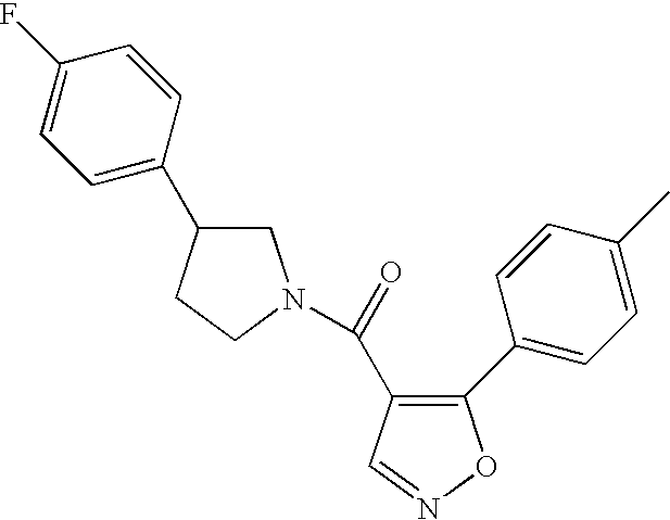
C1(C2=CC=C(C)C=C2)=C(C(=O)N2CC(C3=CC=C(F)C=C3)CC2)C=NO1
